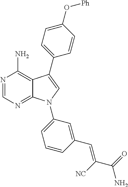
N1=CN=C2C(=C1N)C(C1=CC=C(O[Ph])C=C1)=CN2C1=CC=CC(C=C(C(N)=O)[NC])=C1
